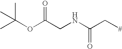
CC(OC(CNC(C[#])=O)=O)(C)C
